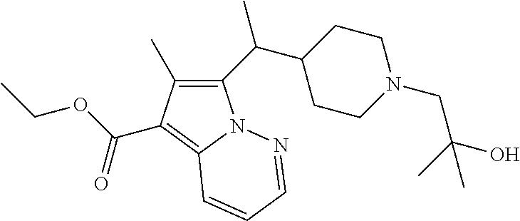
C1(C(C2CCN(CC(O)(C)C)CC2)C)=C(C)C(C(OCC)=O)=C2N1N=CC=C2
